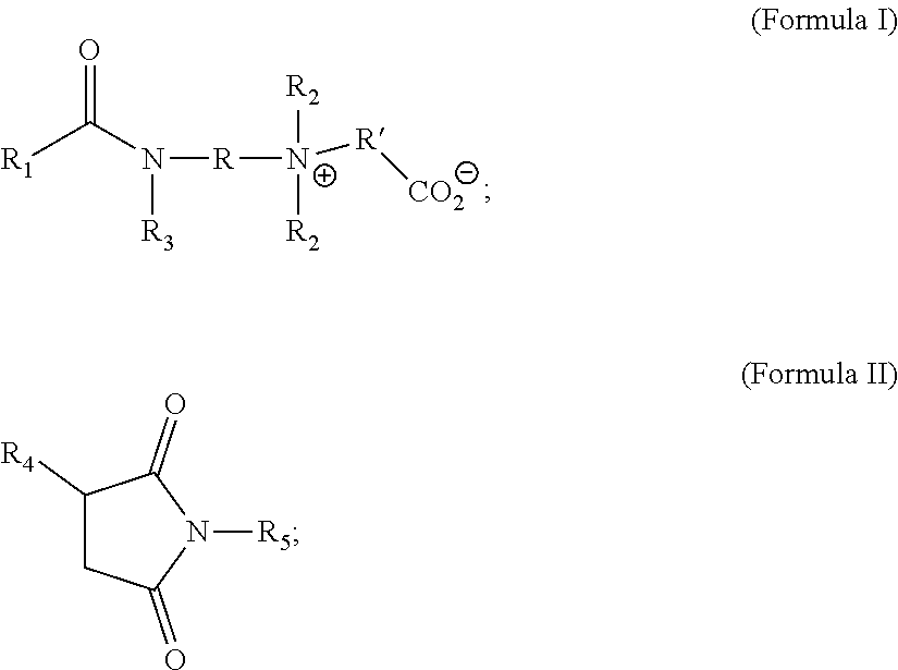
O=C(N([R3])[R][N+]([R][CO2])([R2])[R2])[R1].C1([R4])CC(=O)N([R5])C1=O
